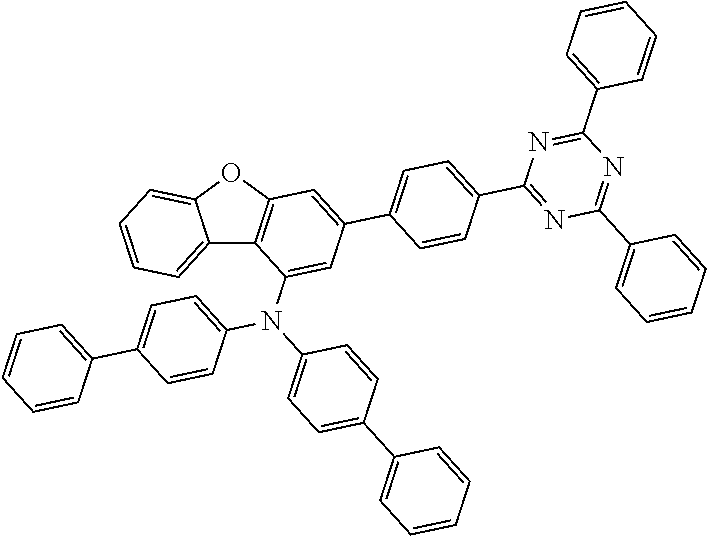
C12=CC=CC=C1OC1=C2C(N(C2=CC=C(C3=CC=CC=C3)C=C2)C2=CC=C(C3=CC=CC=C3)C=C2)=CC(C2=CC=C(C3=NC(C4=CC=CC=C4)=NC(C4=CC=CC=C4)=N3)C=C2)=C1
